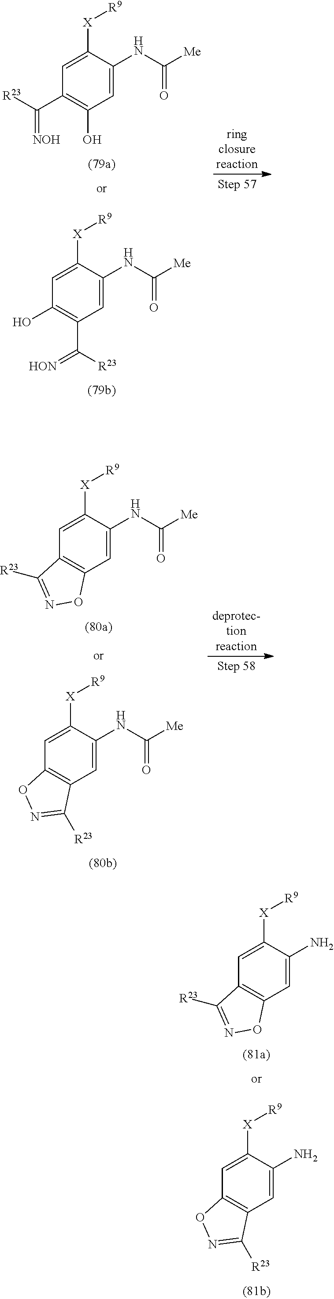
C1=C([X][R9])C(NC([Me])=O)=CC(O)=C1C([R23])=[NOH].C1=C([X][R9])C(NC([Me])=O)=CC(C([R23])=[HON])=C1O.C1=C([X][R9])C(NC([Me])=O)=CC2=C1C([R23])=NO2.C1=C([X][R9])C(NC([Me])=O)=CC2=C1ON=C2[R23].C1=C([X][R9])C(N)=CC2=C1C([R23])=NO2.C1=C([X][R9])C(N)=CC2=C1ON=C2[R23]
